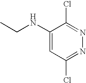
C1(NCC)=CC(Cl)=NN=C1Cl
